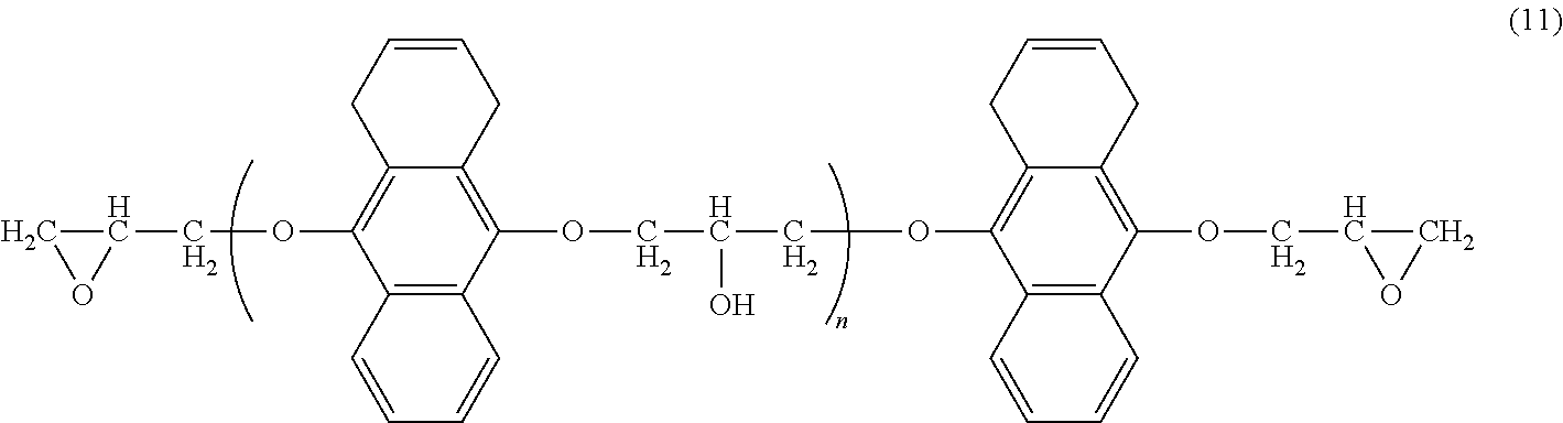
C12=C(C(OCC(COC3=C4C(=C(OCC5OC5)C5=C3C=CC=C5)CC=CC4)O)=C3C(=C1OCC1CO1)CC=CC3)C=CC=C2
